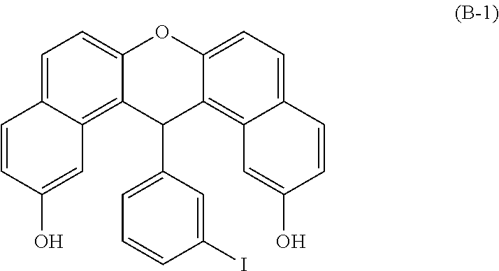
C1=C2C(=C3C(=C1)OC1=CC=C4C(=C1C3C1=CC=CC(I)=C1)C=C(O)C=C4)C=C(O)C=C2
